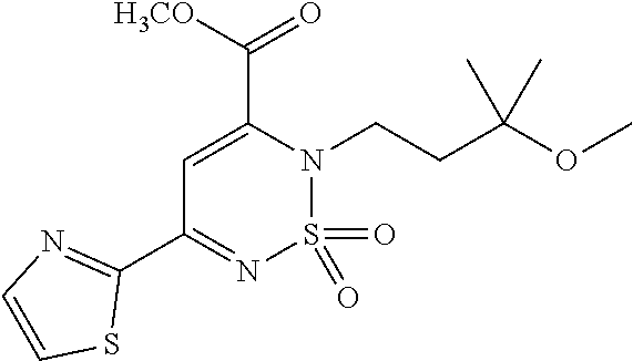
C1(C2=NC=CS2)=NS(=O)(=O)N(CCC(OC)(C)C)C(C([H3CO])=O)=C1
